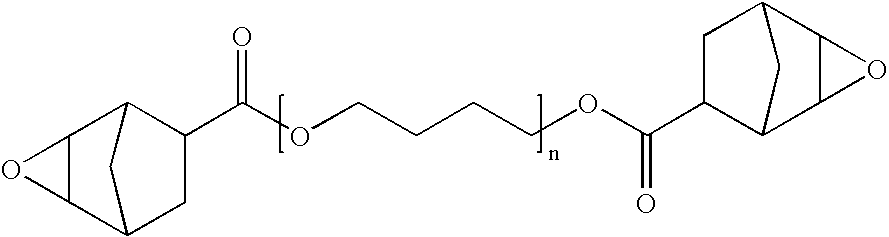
C12C(O1)C1C(C(OCCCCOC(C3C4C5C(C(C3)C4)O5)=O)=O)CC2C1
